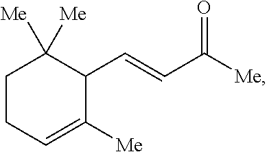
C1CC=C([Me])C(C=CC([Me])=O)C1([Me])[Me]
